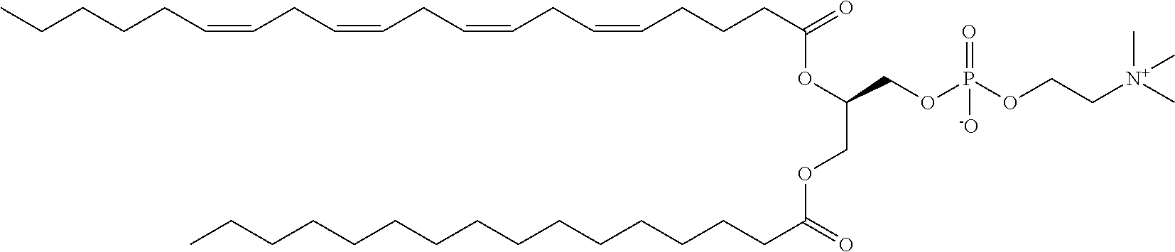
C(CCCC(=O)OC(COC(CCCCCCCCCCCCCCC)=O)COP(OCC[N+](C)(C)C)(=O)[-O])=CCC=CCC=CCC=CCCCCC
